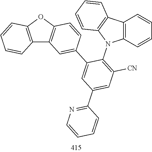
C12=C(OC3=C1C=C(C1=CC(C4=NC=CC=C4)=CC([CN])=C1N1C4=C(C=CC=C4)C4=C1C=CC=C4)C=C3)C=CC=C2
